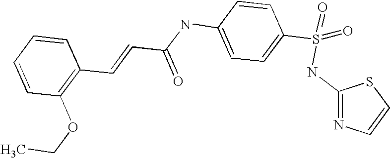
C(C(NC1=CC=C(S(NC2=NC=CS2)(=O)=O)C=C1)=O)=CC1=C(OCC)C=CC=C1
